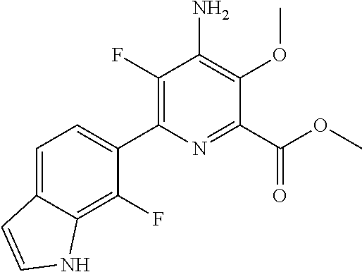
C1(F)=C(C2=CC=C3C(=C2F)NC=C3)N=C(C(OC)=O)C(OC)=C1N
